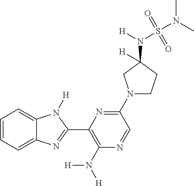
C1=CC=C2C(=C1)N([H])C(C1=C(N([H])[H])N=CC(N3CCC([H])(N([H])S(N(C)C)(=O)=O)C3)=N1)=N2
